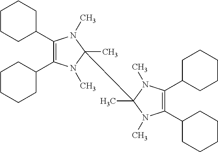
C1(C2CCCCC2)=C(C2CCCCC2)N(C)C(C)(C2(C)N(C)C(C3CCCCC3)=C(C3CCCCC3)N2C)N1C
